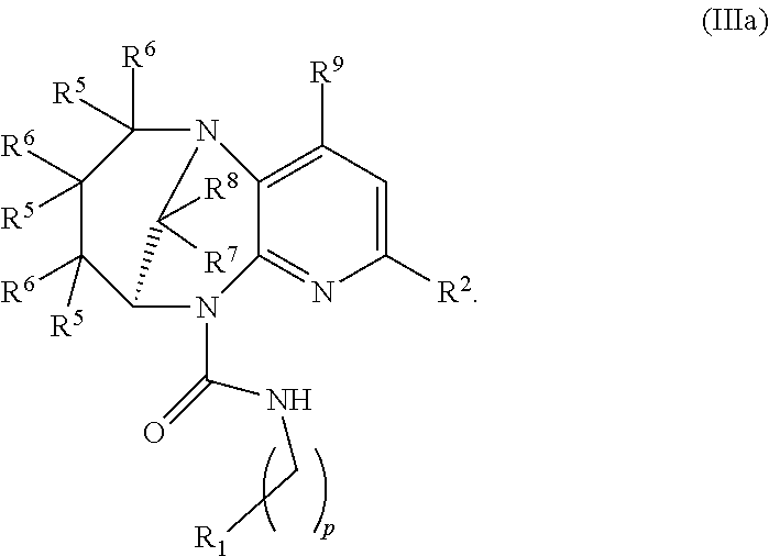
N1=C2C(=C([R9])C=C1[R2])N1C([R6])([R5])C([R6])([R5])C([R6])([R5])C(N2C(NC[R1])=O)C1([R8])[R7]
